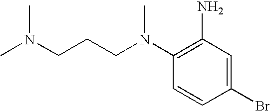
CN(CCCN(C1=C(N)C=C(Br)C=C1)C)C
